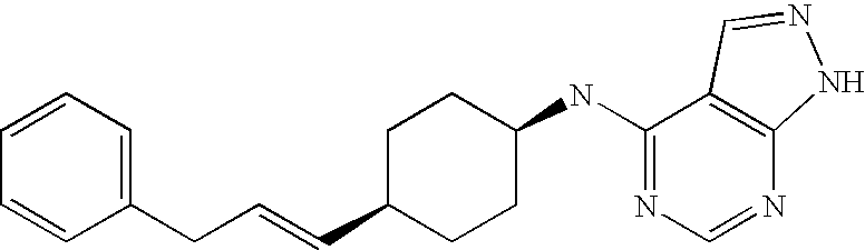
N1=CN=C(NC2CCC(C=CCC3=CC=CC=C3)CC2)C2=C1NN=C2
